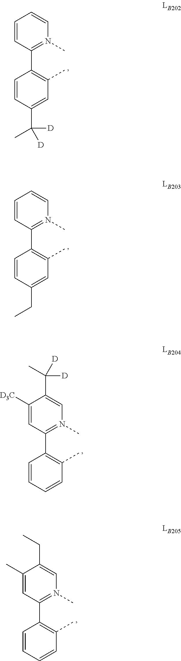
C1(C2=C(C)C=C(C(C)([D])[D])C=C2)=N(C)C=CC=C1.C1(C2=C(C)C=C(CC)C=C2)=N(C)C=CC=C1.C1(C2=C(C)C=CC=C2)=N(C)C=C(C(C)([D])[D])C([D3C])=C1.C1(C2=C(C)C=CC=C2)=N(C)C=C(CC)C(C)=C1
